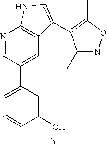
C1(O)=CC(C2=CC3=C(N=C2)NC=C3C2=C(C)ON=C2C)=CC=C1
